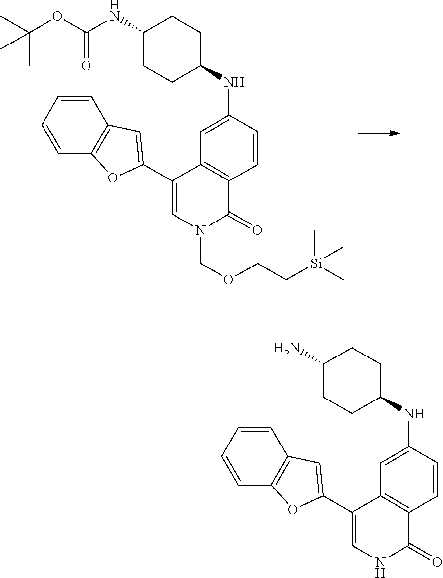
C1=CC=CC2=C1C=C(C1=CN(COCC[Si](C)(C)C)C(=O)C3=C1C=C(NC1CCC(NC(OC(C)(C)C)=O)CC1)C=C3)O2.C1=CC=CC2=C1C=C(C1=CNC(=O)C3=C1C=C(NC1CCC(N)CC1)C=C3)O2
